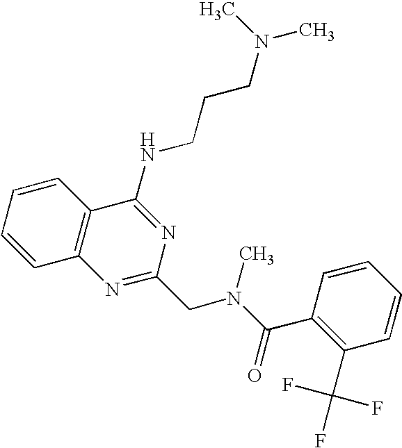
C1=CC=CC2=C1N=C(CN(C(=O)C1=C(C(F)(F)F)C=CC=C1)C)N=C2NCCCN(C)C
